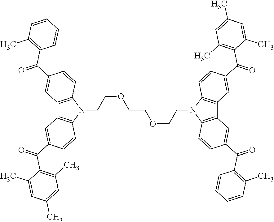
C12=C(N(CCOCCOCCN3C4=C(C5=C3C=CC(C(=O)C3=C(C)C=CC=C3)=C5)C=C(C(=O)C3=C(C)C=C(C)C=C3C)C=C4)C3=C1C=C(C(=O)C1=C(C)C=C(C)C=C1C)C=C3)C=CC(C(=O)C1=C(C)C=CC=C1)=C2
